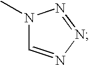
N1(C)C=NN=N1
